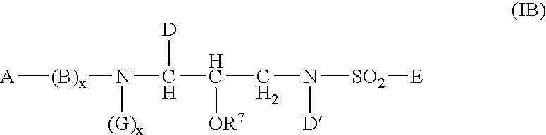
[A][(B)x]N(C(C(CN([SO2][E])[D])[OR7])[D])[(G)x]
